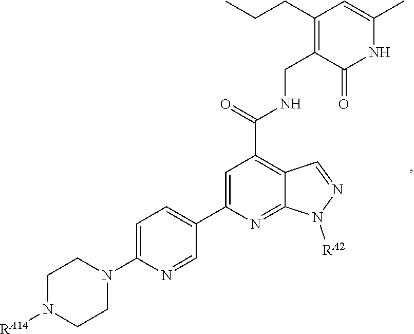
C1=C(N2CCN([RA14])CC2)N=CC(C2=CC(C(=O)NCC3=C(CCC)C=C(C)NC3=O)=C3C(=N2)N([RA2])N=C3)=C1
